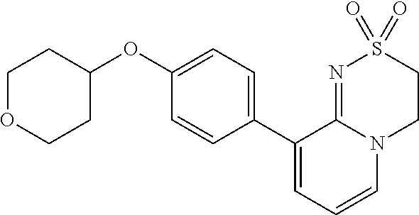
C1(OC2CCOCC2)=CC=C(C2=CC=CN3C2=NS(=O)(=O)CC3)C=C1
